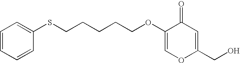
C1=CC=CC(SCCCCCOC2=COC(CO)=CC2=O)=C1
